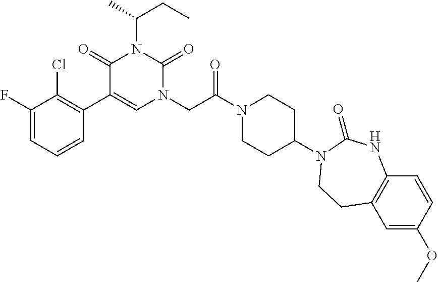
C1(F)=CC=CC(C2=CN(CC(N3CCC(N4C(=O)NC5=C(C=C(OC)C=C5)CC4)CC3)=O)C(=O)N(C(CC)C)C2=O)=C1Cl
